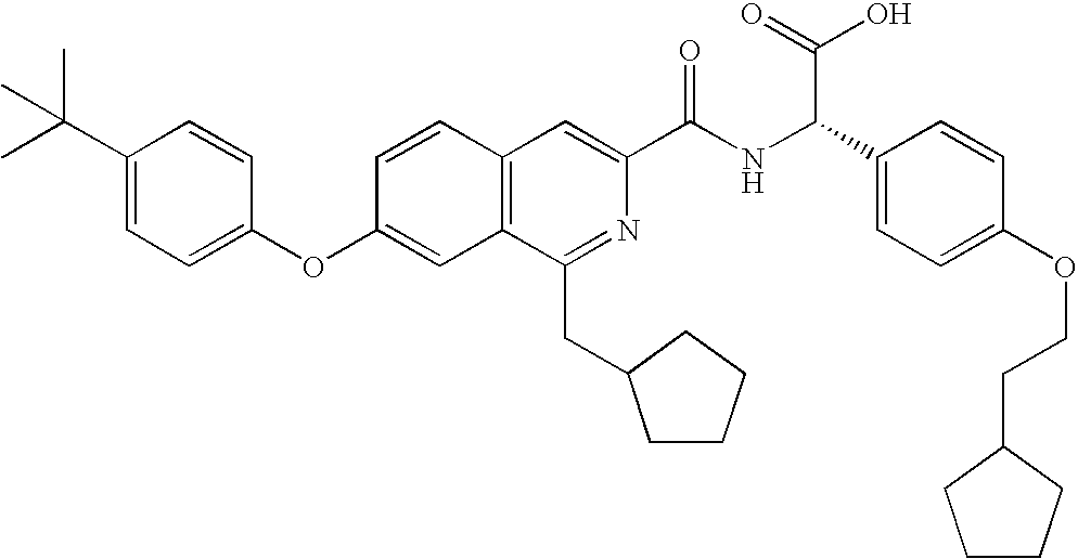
C1=CC(OC2=CC=C(C(C)(C)C)C=C2)=CC2=C1C=C(C(NC(C1=CC=C(OCCC3CCCC3)C=C1)C(=O)O)=O)N=C2CC1CCCC1
